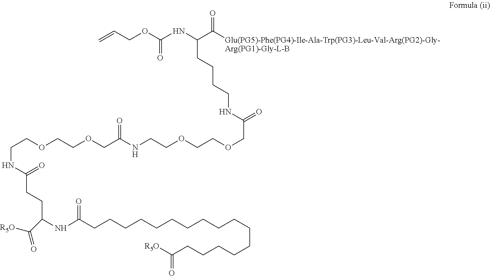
C=CCOC(NC(C([Glu(PG5)-Phe(PG4)-Ile-Ala-Trp(PG3)-Leu-Val-Arg(PG2)-Gly-Arg(PG1)-Gly-L-B])=O)CCCCNC(COCCOCCNC(COCCOCCNC(CCC(NC(CCCCCCCCCCCCCCCCC([R5O])=O)=O)C(=O)[R5O])=O)=O)=O)=O
